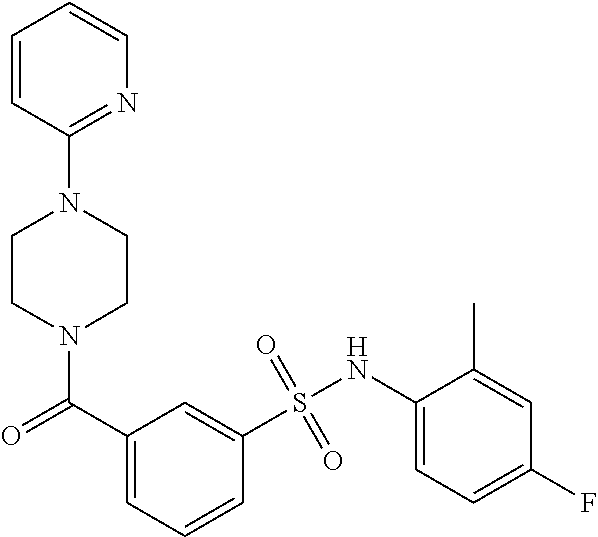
N1(C(=O)C2=CC=CC(S(NC3=CC=C(F)C=C3C)(=O)=O)=C2)CCN(C2=NC=CC=C2)CC1
